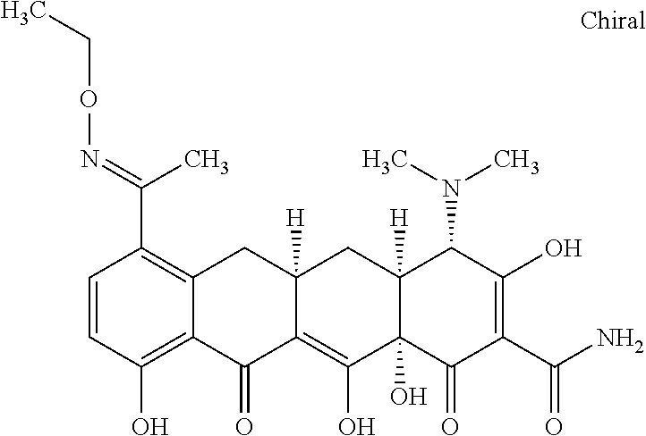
C12([H])C(O)(C(=O)C(C(N)=O)=C(O)C1N(C)C)C(O)=C1C([H])(C2)CC2=C(C(=NOCC)C)C=CC(O)=C2C1=O
